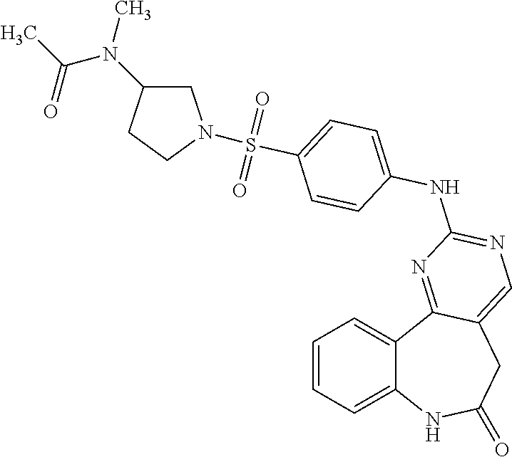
C1=CC=C2C(=C1)C1=NC(NC3=CC=C(S(=O)(=O)N4CC(N(C)C(C)=O)CC4)C=C3)=NC=C1CC(=O)N2
